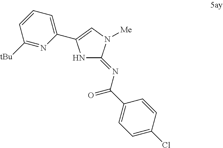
N1C(=NC(=O)C2=CC=C(Cl)C=C2)N([Me])C=C1C1=CC=CC([tBu])=N1
